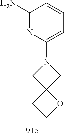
C1(N)=NC(N2CC3(C2)CCO3)=CC=C1
